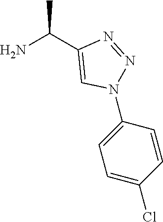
NC(C1=CN(C2=CC=C(Cl)C=C2)N=N1)C
